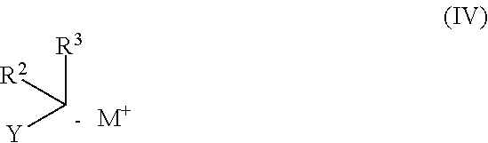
[R3][C-]([Y])[R2].[M+]
